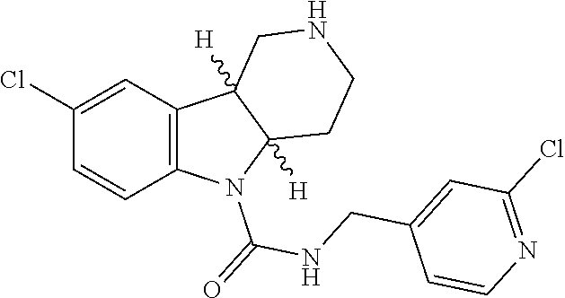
C1=CC2=C(C=C1Cl)C1([H])C([H])(N2C(=O)NCC2=CC(Cl)=NC=C2)CCNC1
